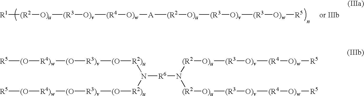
[R1][(R2][O)u][(R3][O)v][(R4][O)w][A][(R2][O)u][(R3][O)v][(R3][O)w][R5].[R5][(O][R4)w][(O][R3)v][(O][R2)u]N([R2)u][(O][R3)v][(O][R4)w][(O][R5])[R6]N([(R2][O)u][(R3][O)v][(R4][O)w][R5])[(R2][O)u][(R3][O)v][(R4][O)w][R5]
